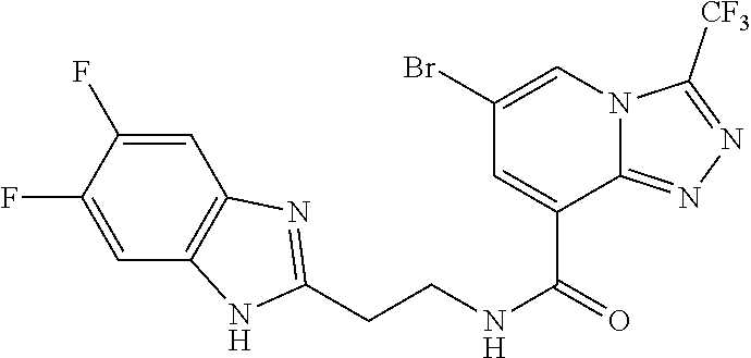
C1=C(F)C(F)=CC2=C1N=C(CCNC(=O)C1=CC(Br)=CN3C1=NN=C3[CF3])N2
